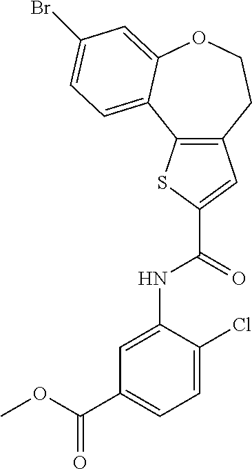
C12=C(CCOC3=CC(Br)=CC=C13)C=C(C(NC1=CC(C(OC)=O)=CC=C1Cl)=O)S2
